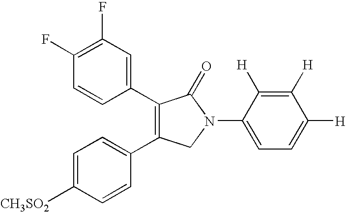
C1=CC(C2=C(C3=CC=C([CH3SO2])C=C3)CN(C3=CC=C([H])C([H])=C3[H])C2=O)=CC(F)=C1F
